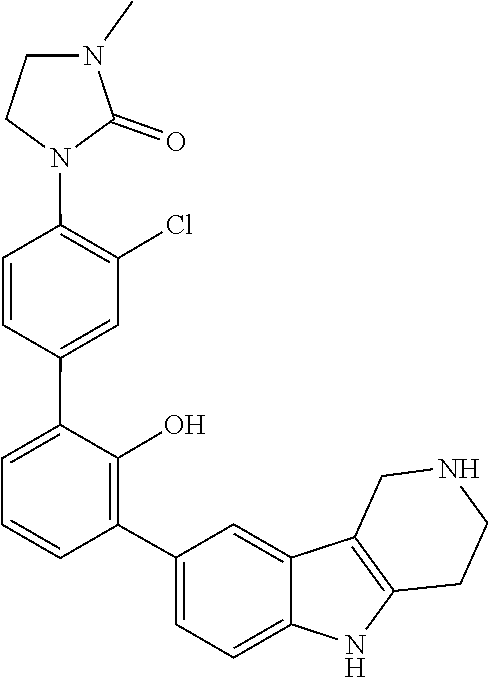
C1(C2=C(O)C(C3=CC(Cl)=C(N4CCN(C)C4=O)C=C3)=CC=C2)=CC=C2C(=C1)C1=C(N2)CCNC1
